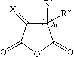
C1([R])([R])C(=[X])C(=O)OC1=O
